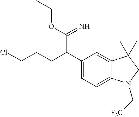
C1(C(CCCCl)C(=N)OCC)=CC=C2C(=C1)C(C)(C)CN2C[F3C]
